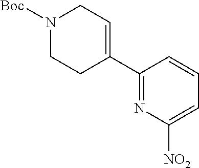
C1(C2=CCN([Boc])CC2)=NC([NO2])=CC=C1
